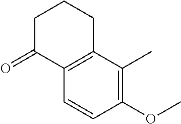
C12=C(C=CC(OC)=C1C)C(=O)CCC2
